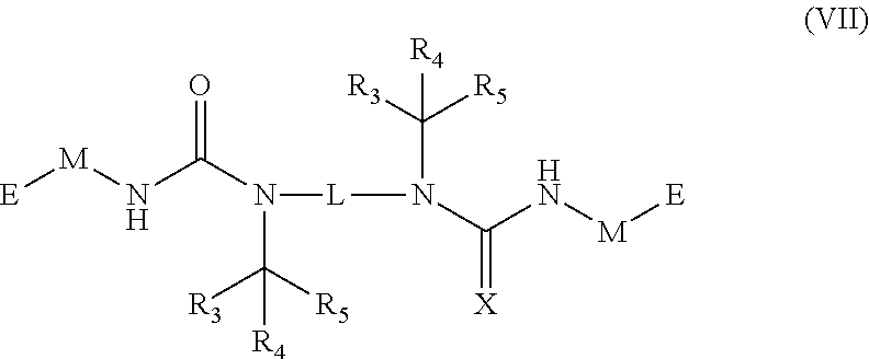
N(C(N(C([R5])([R3])[R4])[L]N(C([R5])([R3])[R4])C(N[M][E])=[X])=O)[M][E]
